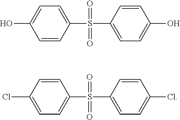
OC1=CC=C(S(=O)(=O)C2=CC=C(O)C=C2)C=C1.ClC1=CC=C(S(=O)(=O)C2=CC=C(Cl)C=C2)C=C1
